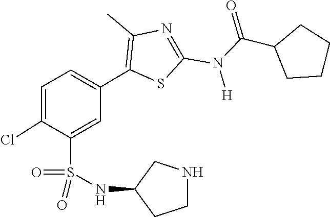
O=C(N(C1=NC(C)=C(C2=CC=C(Cl)C(S(=O)(NC3CCNC3)=O)=C2)S1)[H])C1CCCC1
